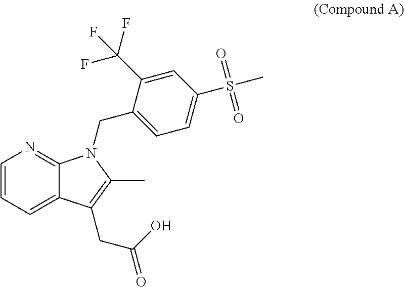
C12=NC=CC=C1C(CC(O)=O)=C(C)N2CC1=CC=C(S(=O)(C)=O)C=C1C(F)(F)F
